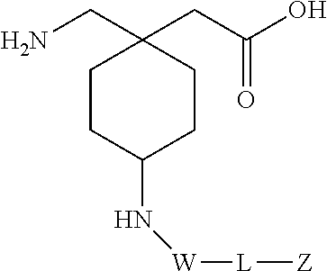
NCC1(CC(O)=O)CCC(N[W][L][Z])CC1
